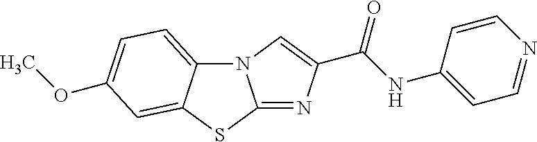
N12C3=CC=C(OC)C=C3SC1=NC(C(=O)NC1=CC=NC=C1)=C2
